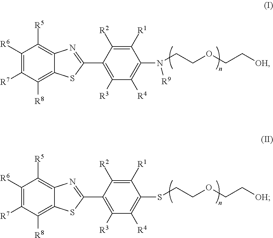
C1([R6])=C([R7])C([R8])=C2C(=C1[R5])N=C(C1=C([R3])C([R4])=C(N(CCOCC[OH])[R9])C([R1])=C1[R2])S2.C1([R6])=C([R7])C([R8])=C2C(=C1[R5])N=C(C1=C([R3])C([R4])=C(SCCOCC[OH])C([R1])=C1[R2])S2
